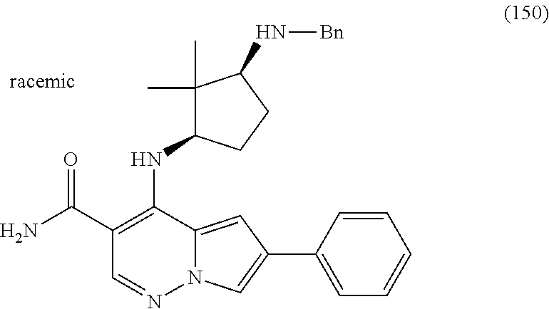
C1(C(N)=O)=C(NC2C(C)(C)C(N[Bn])CC2)C2=CC(C3=CC=CC=C3)=CN2N=C1
